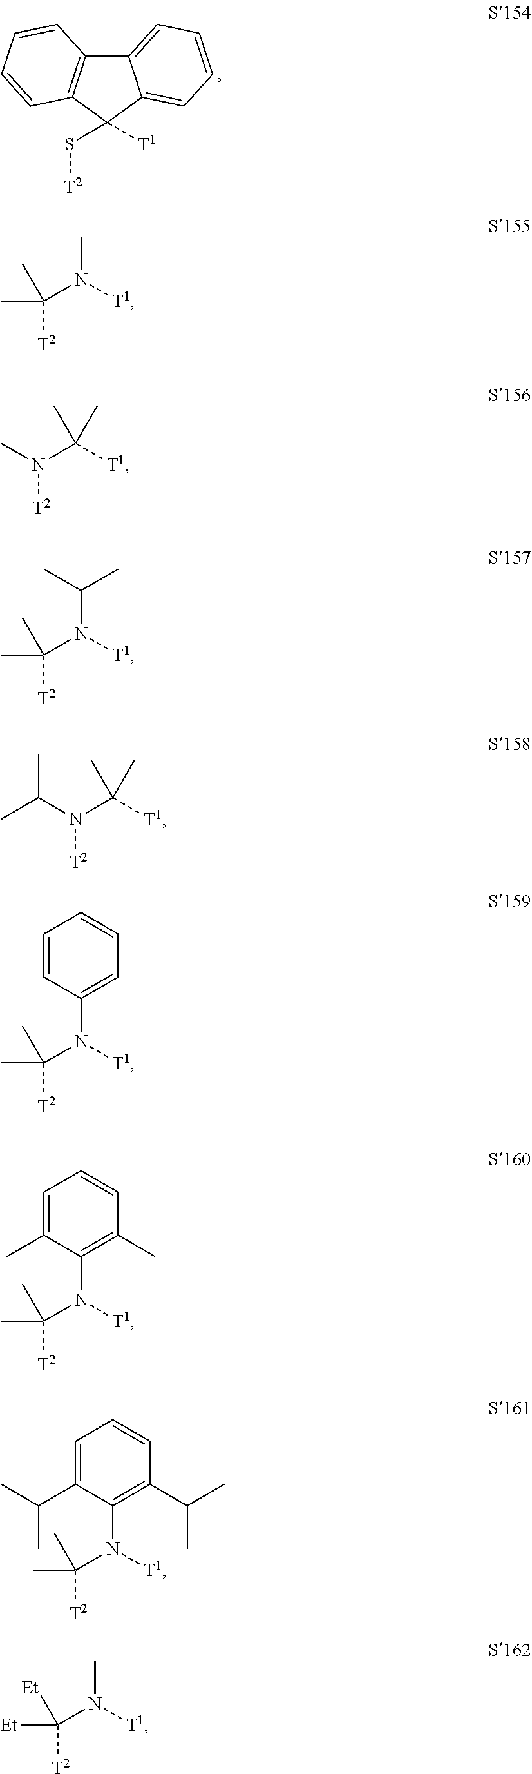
[T2]SC1([T1])C2=CC=CC=C2C2=C1C=CC=C2.[T2]C(N([T1])C)(C)C.[T2]N(C([T1])(C)C)C.[T2]C(N([T1])C(C)C)(C)C.[T2]N(C([T1])(C)C)C(C)C.[T2]C(N([T1])C1=CC=CC=C1)(C)C.[T2]C(N([T1])C1=C(C)C=CC=C1C)(C)C.[T2]C(N([T1])C1=C(C(C)C)C=CC=C1C(C)C)(C)C.[T2]C(N([T1])C)([Et])[Et]
